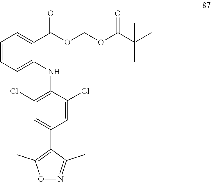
O1N=C(C)C(C2=CC(Cl)=C(NC3=CC=CC=C3C(OCOC(C(C)(C)C)=O)=O)C(Cl)=C2)=C1C
